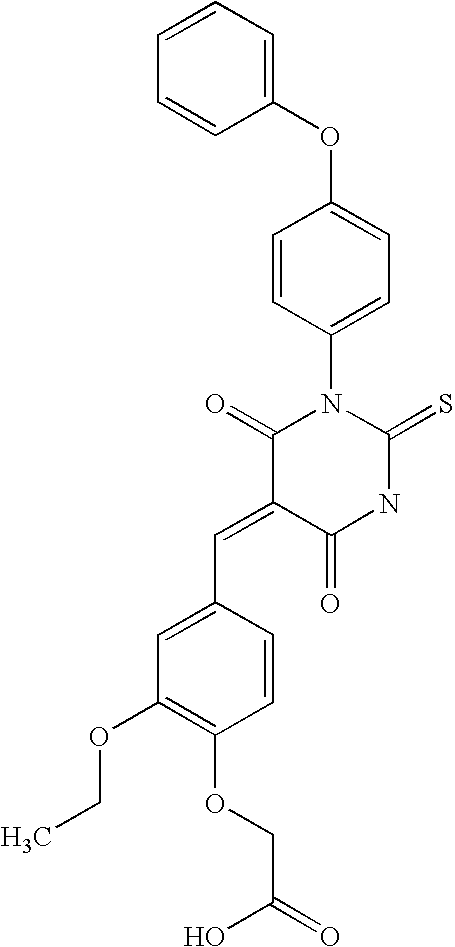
C1(OC2=CC=C(N3C(=O)C(=CC4=CC(OCC)=C(OCC(=O)O)C=C4)C(=O)NC3=S)C=C2)=CC=CC=C1
